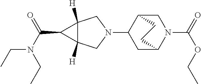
N1(C2CC3N(C(=O)OCC)CC2CC3)CC2([H])C([H])(C1)C2C(N(CC)CC)=O
